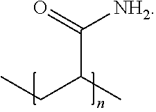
CCC(C)C([NH2])=O
